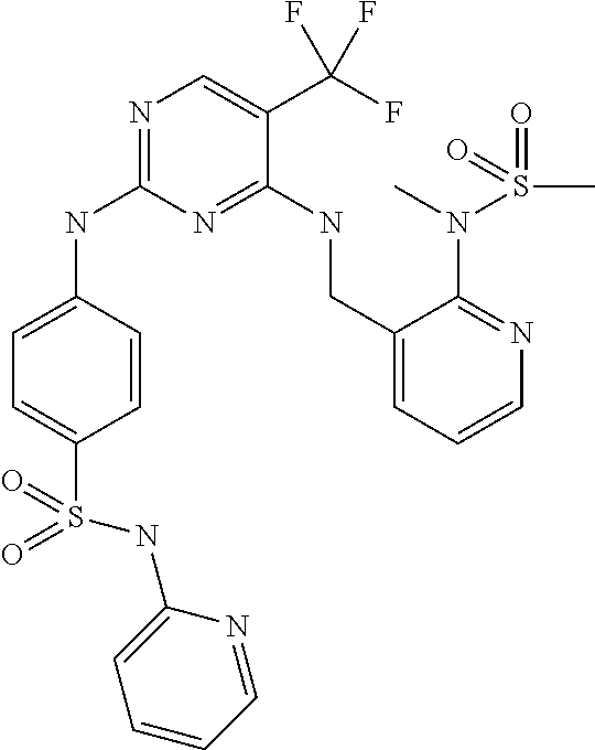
N1=C(NC2=CC=C(S(=O)(=O)NC3=CC=CC=N3)C=C2)N=C(NCC2=CC=CN=C2N(C)S(=O)(=O)C)C(C(F)(F)F)=C1
